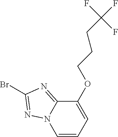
C1=CC=C(OCCCC(F)(F)F)C2=NC(Br)=NN12
